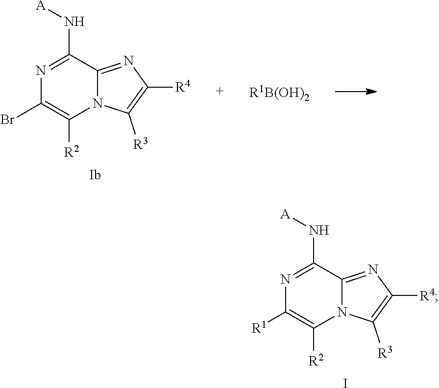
N1=C(N[A])C2=NC([R4])=C([R3])N2C([R2])=C1Br.[R1B(OH)2].N1=C(N[A])C2=NC([R4])=C([R3])N2C([R2])=C1[R1].I
